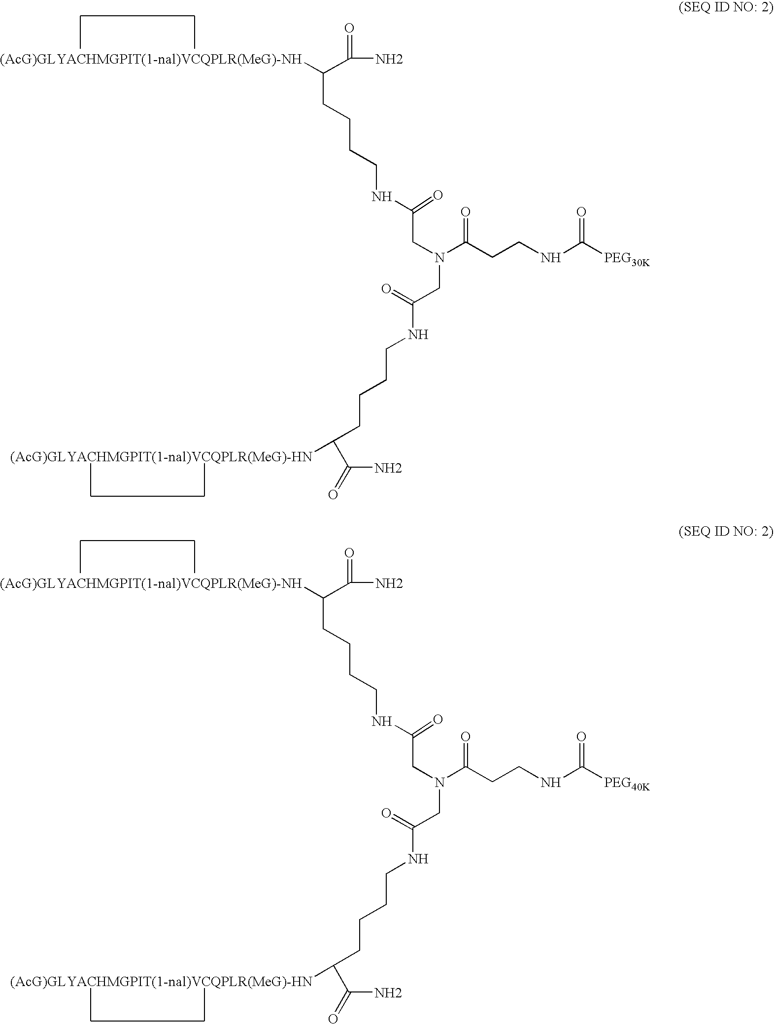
C(CCCCNC(CN(CC(=O)NCCCCC(C(=O)N)[(AcG)GLYACHMGPIT(1-nal)VCQPLR(MeG)-HN])C(CCNC(=O)[PEG30K])=O)=O)(C(=O)N)[(AcG)GLYACHMGPIT(1-nal)VCQPLR(MeG)-NH].C(CCCCNC(CN(CC(=O)NCCCCC(C(=O)N)[(AcG)GLYACHMGPIT(1-nal)VCQPLR(MeG)-HN])C(CCNC(=O)[PEG40K])=O)=O)(C(=O)N)[(AcG)GLYACHMGPIT(1-nal)VCQPLR(MeG)-NH]
